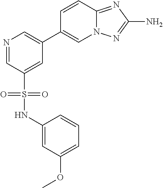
N1=CC(S(NC2=CC(OC)=CC=C2)(=O)=O)=CC(C2=CN3C(=NC(N)=N3)C=C2)=C1
